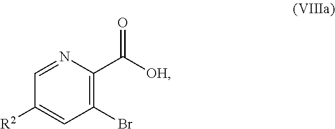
C1=C([R2])C=NC(C(=O)[OH])=C1Br
